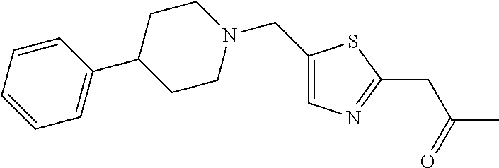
C1(CN2CCC(C3=CC=CC=C3)CC2)=CN=C(CC(C)=O)S1
